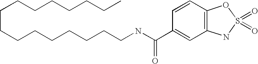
C(CCCCCCCCNC(=O)C1=CC2=C(C=C1)OS(=O)(=O)N2)CCCCCCC
